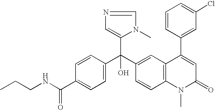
C1=C(C(NCCC)=O)C=CC(C(C2=CC3=C(C=C2)N(C)C(=O)C=C3C2=CC(Cl)=CC=C2)(C2=CN=CN2C)O)=C1
